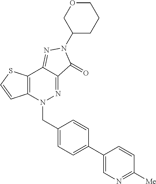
C1(N2C(=O)C3=NN(CC4=CC=C(C5=CN=C([Me])C=C5)C=C4)C4=C(C3=N2)SC=C4)CCCOC1
